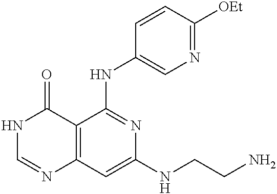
C12=C(C=C(NCCN)N=C1NC1=CN=C([OEt])C=C1)N=CNC2=O
